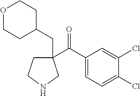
C1(C(C2=CC=C(Cl)C(Cl)=C2)=O)(CC2CCOCC2)CCNC1
